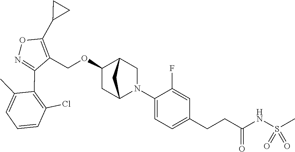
C1(C2=C(Cl)C=CC=C2C)=NOC(C2CC2)=C1COC1CC2N(C3=CC=C(CCC(NS(C)(=O)=O)=O)C=C3F)CC1C2
